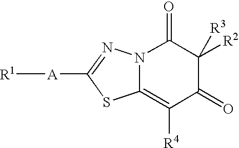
C12=C([R4])C(=O)C([R2])([R3])C(=O)N1N=C([A][R1])S2
